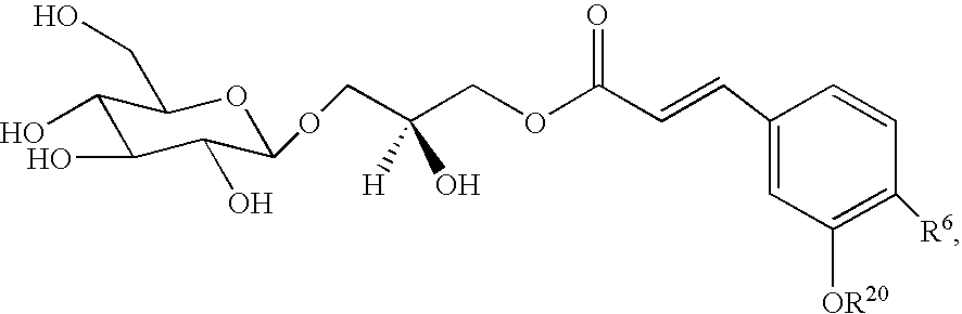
C1(O)C(O)C(O)C(OCC(COC(C=CC2=CC([OR20])=C([R6])C=C2)=O)(O)[H])OC1CO
